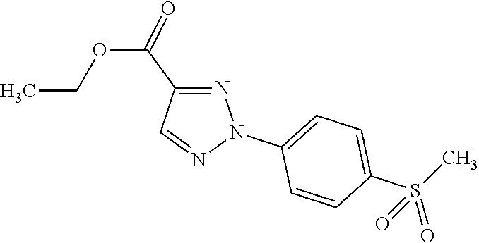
N1=C(C(OCC)=O)C=NN1C1=CC=C(S(C)(=O)=O)C=C1
